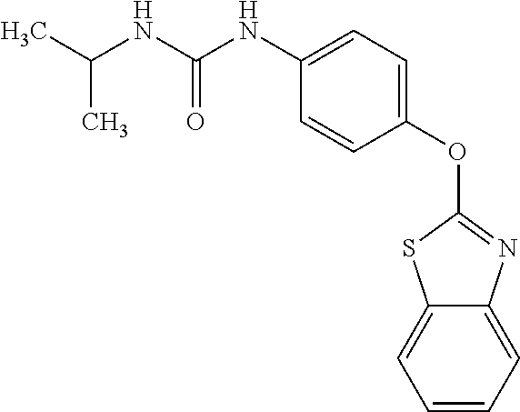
C1=CC=C2C(=C1)N=C(OC1=CC=C(NC(NC(C)C)=O)C=C1)S2
